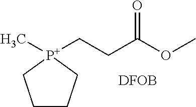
C1CC[P+](C)(CCC(OC)=O)C1.[DFOB]
